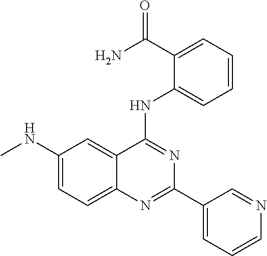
C1(NC)=CC=C2C(=C1)C(NC1=CC=CC=C1C(N)=O)=NC(C1=CC=CN=C1)=N2
